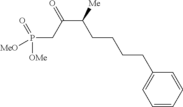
P(CC(C([Me])CCCCC1=CC=CC=C1)=O)(=O)([OMe])[MeO]
